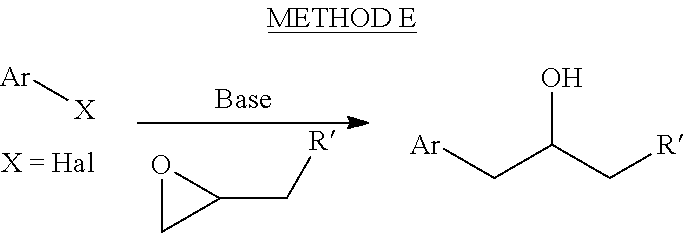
OC(C[R])C[Ar].[Ar][X].[X = Hal].O1CC1C[R]
